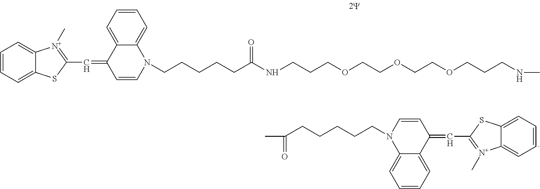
C1=CC=C2C(=C1)[N+](C)=C(C=C1C=CN(CCCCCC(NCCCOCCOCCOCCCNC)=O)C3=CC=CC=C13)S2.C1=CN(CCCCCC(=O)C)C2=CC=CC=C2C1=CC1=[N+](C)C2=CC=CC=C2S1
